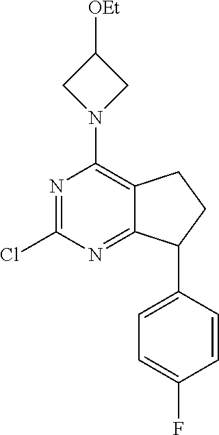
C1(Cl)=NC(N2CC([OEt])C2)=C2C(=N1)C(C1=CC=C(F)C=C1)CC2
